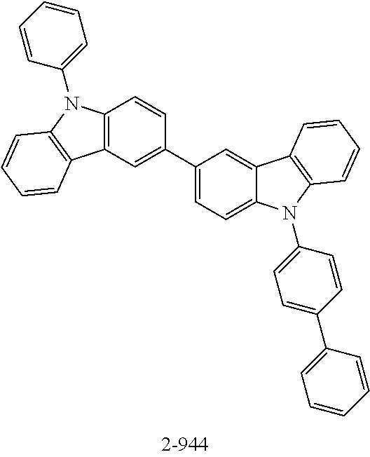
C12=C(C=C(C3=CC=C4C(=C3)C3=C(C=CC=C3)N4C3=CC=C(C4=CC=CC=C4)C=C3)C=C1)C1=C(N2C2=CC=CC=C2)C=CC=C1
